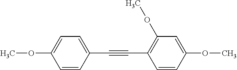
C1=C(OC)C=CC(C#CC2=C(OC)C=C(OC)C=C2)=C1
